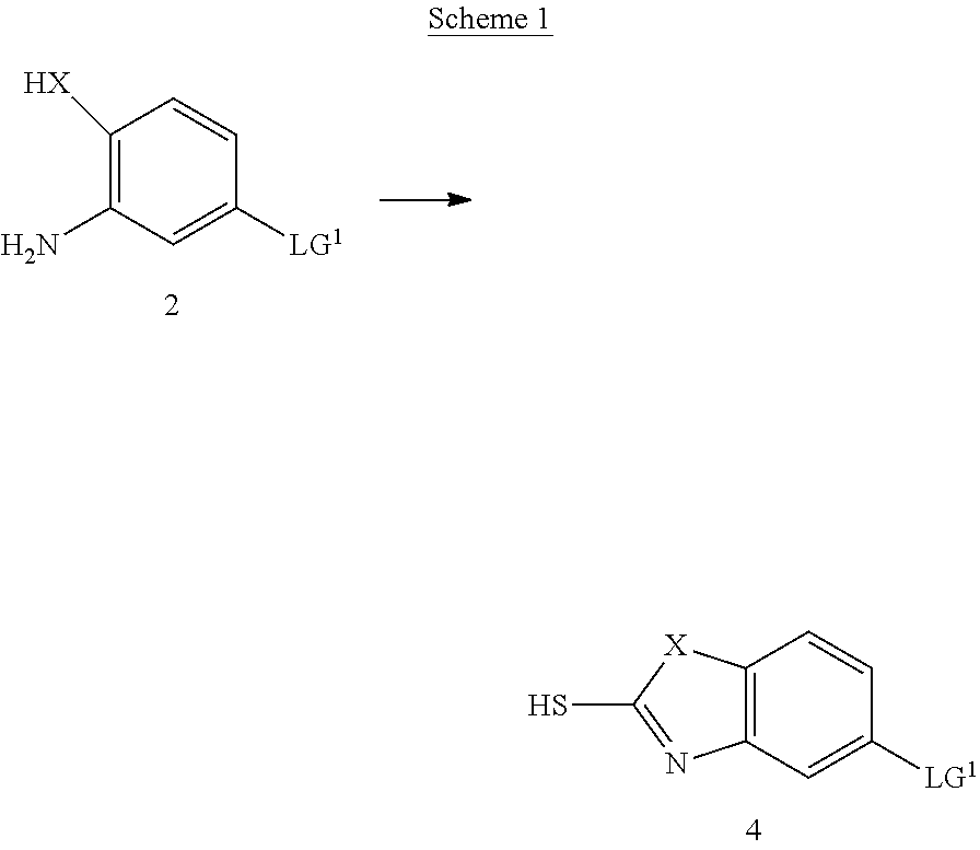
C1(N)=C([HX])C=CC([LG1])=C1.C12=C([X]C(S)=N1)C=CC([LG1])=C2
